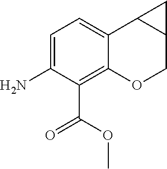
C1=C(N)C(C(OC)=O)=C2C(=C1)C1C(CO2)C1
